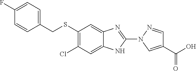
C1(SCC2=CC=C(F)C=C2)=C(Cl)C=C2C(=C1)N=C(N1N=CC(C(O)=O)=C1)N2
